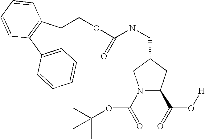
N1(C(=O)OC(C)(C)C)C(C(=O)O[H])CC(CNC(OCC2C3=C(C4=C2C=CC=C4)C=CC=C3)=O)C1
